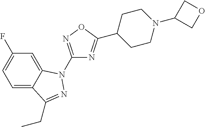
C1=C2C(=CC=C1F)C(CC)=NN2C1=NOC(C2CCN(C3COC3)CC2)=N1
